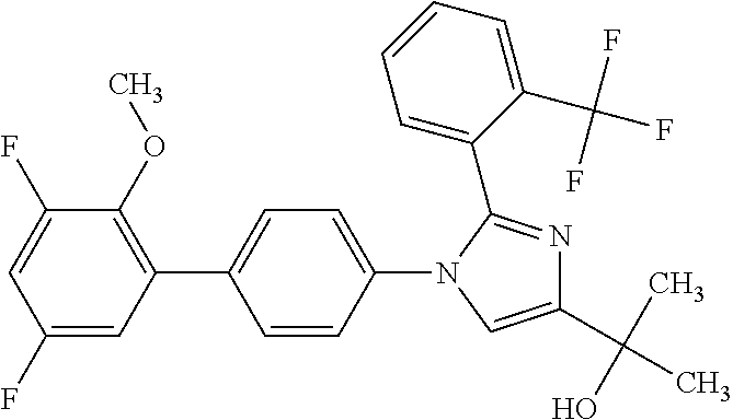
C1(F)=CC(C2=CC=C(N3C(C4=CC=CC=C4C(F)(F)F)=NC(C(C)(O)C)=C3)C=C2)=C(OC)C(F)=C1
